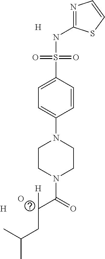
N1=C(NS(C2=CC=C(N3CCN(C(C([H])CC(C)C)=O)CC3)C=C2)(=O)=O)SC=C1.[H].[H].O
